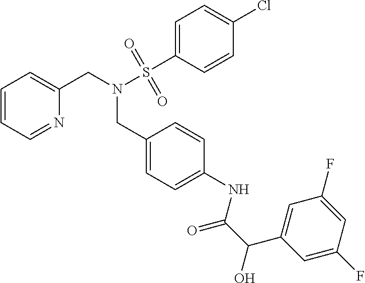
C1=CC=NC(CN(S(C2=CC=C(Cl)C=C2)(=O)=O)CC2=CC=C(NC(C(O)C3=CC(F)=CC(F)=C3)=O)C=C2)=C1
